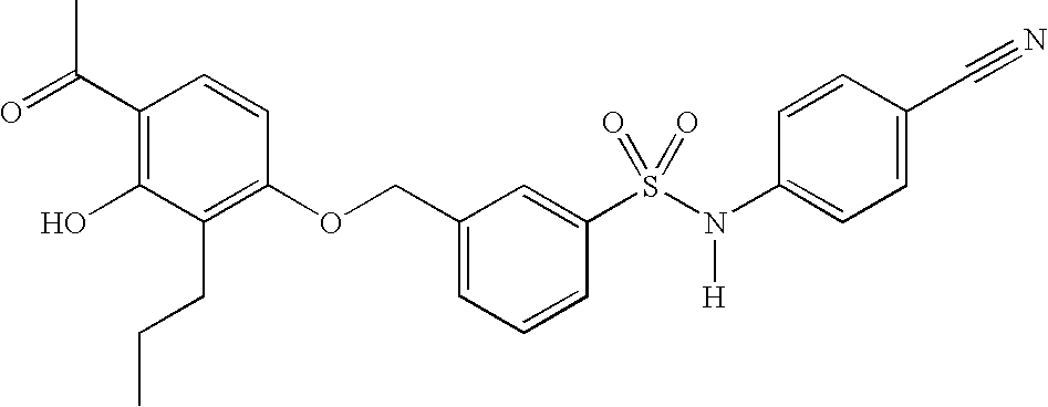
C1(C(=O)C)=C(O)C(CCC)=C(OCC2=CC=CC(S(N(C3=CC=C(C#N)C=C3)[H])(=O)=O)=C2)C=C1
